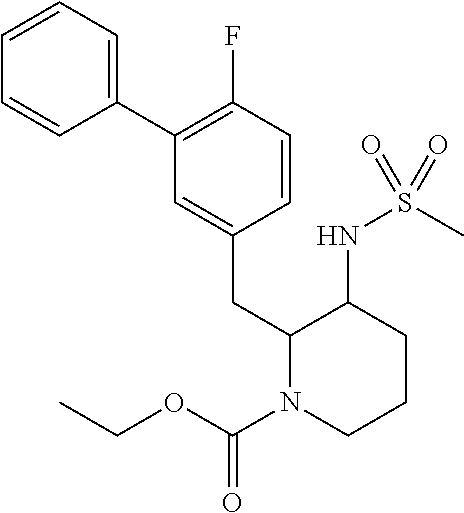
C1(C2=C(F)C=CC(CC3N(C(OCC)=O)CCCC3NS(C)(=O)=O)=C2)=CC=CC=C1
